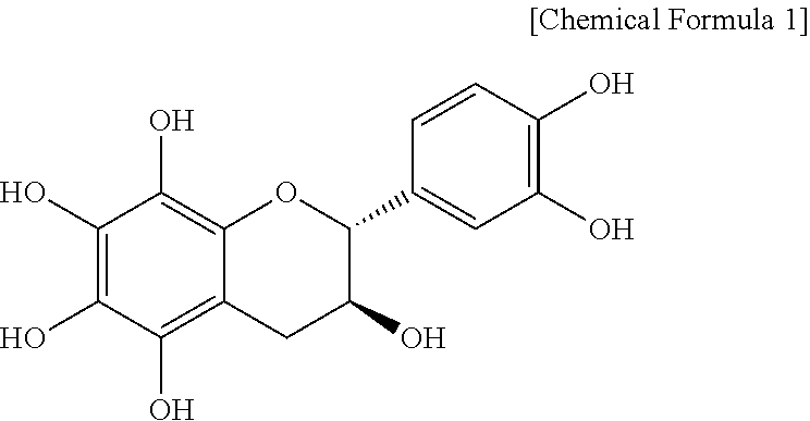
C1(O)=C(O)C(O)=C2C(=C1O)OC(C1=CC(O)=C(O)C=C1)C(O)C2
